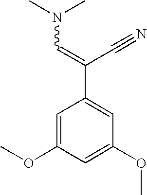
C1=C(OC)C=C(OC)C=C1C(C#N)=CN(C)C
